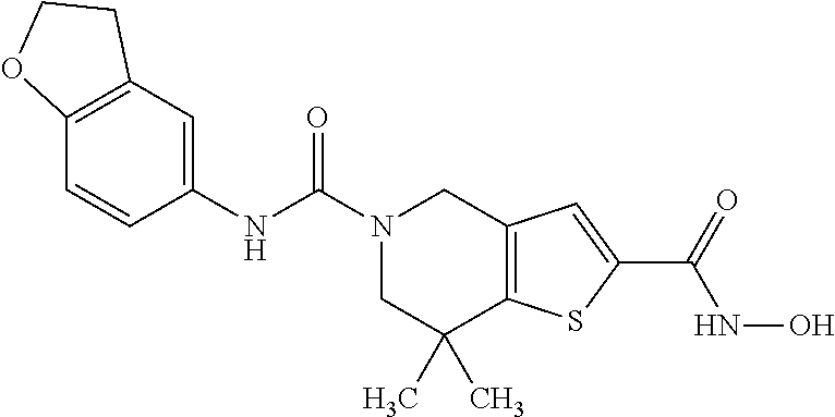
N(C(N1CC(C)(C)C2=C(C1)C=C(C(=O)NO)S2)=O)C1=CC2=C(C=C1)OCC2
